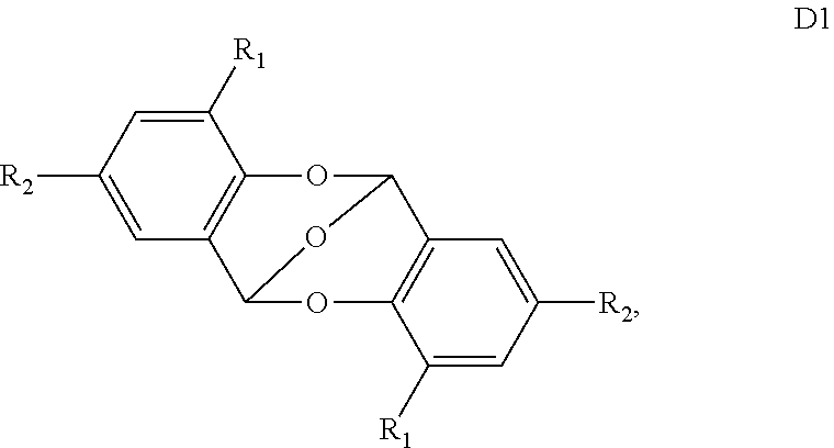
C1([R1])=CC([R2])=CC2=C1OC1C3=C(OC2O1)C([R1])=CC([R2])=C3
